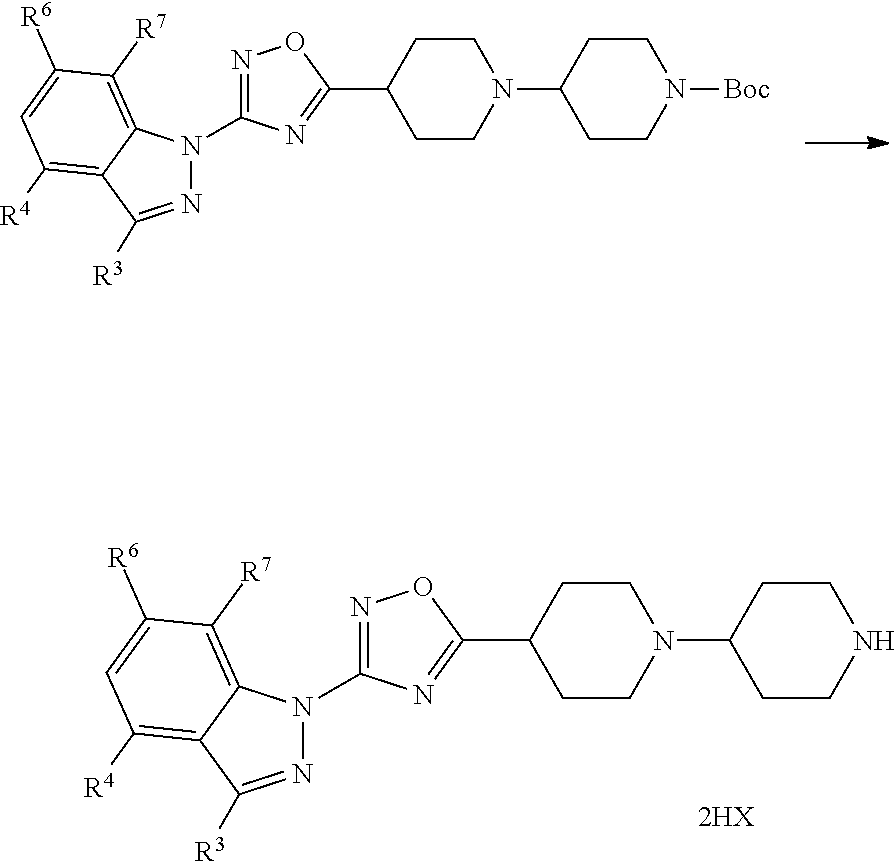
N1=C([R3])C2=C([R4])C=C([R6])C([R7])=C2N1C1=NOC(C2CCN(C3CCNCC3)CC2)=N1.N1=C([R3])C2=C([R4])C=C([R6])C([R7])=C2N1C1=NOC(C2CCN(C3CCN([Boc])CC3)CC2)=N1
